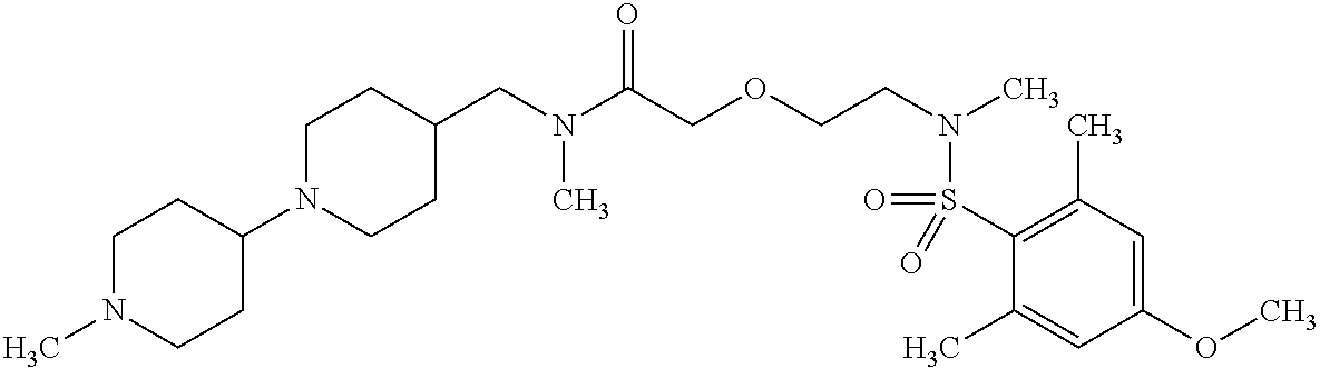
C1(CN(C)C(=O)COCCN(S(=O)(C2=C(C)C=C(OC)C=C2C)=O)C)CCN(C2CCN(C)CC2)CC1
